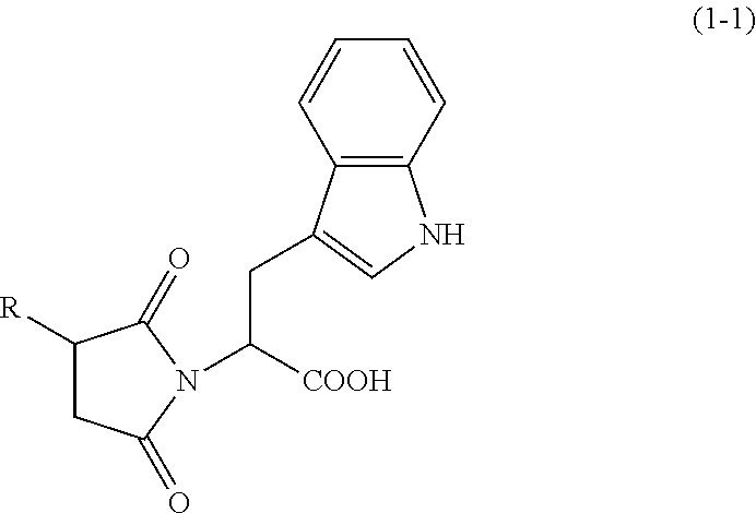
C1([R])CC(=O)N(C([COOH])CC2=CNC3=C2C=CC=C3)C1=O
